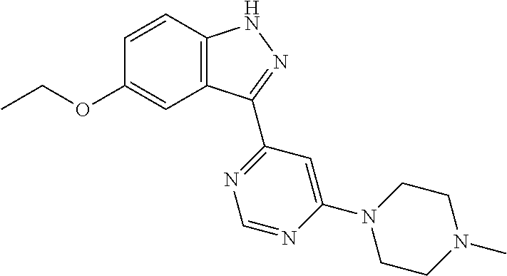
C12=C(C=CC(OCC)=C1)NN=C2C1=NC=NC(N2CCN(C)CC2)=C1
